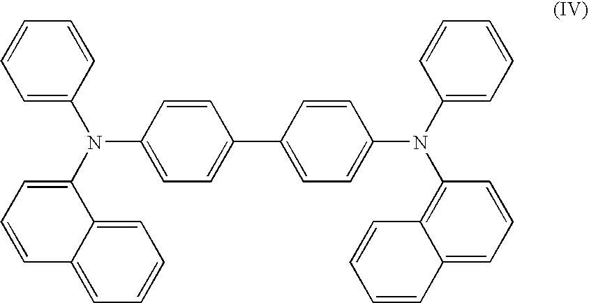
C1=C(N(C2=CC=C(C3=CC=C(N(C4=CC=CC=C4)C4=C5C(=CC=C4)C=CC=C5)C=C3)C=C2)C2=CC=CC3=CC=CC=C23)C=CC=C1
